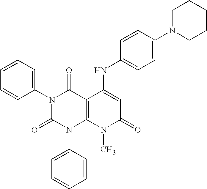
N1(C2=CC=CC=C2)C(=O)N(C2=CC=CC=C2)C2=C(C1=O)C(NC1=CC=C(N3CCCCC3)C=C1)=CC(=O)N2C
